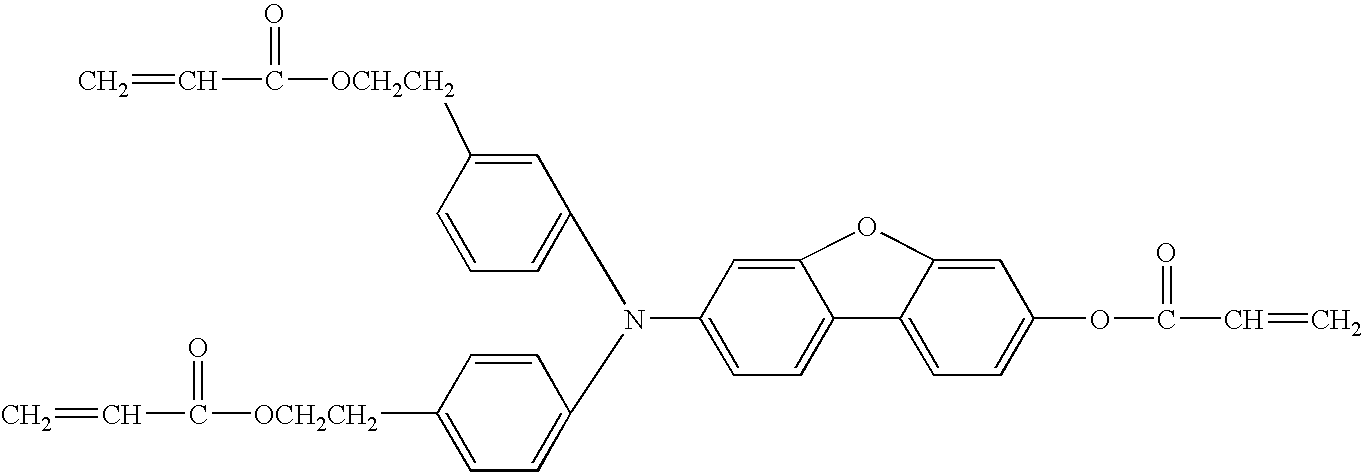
C1([OCH2CH2]C(C=C)=O)=CC=C(N(C2=CC=CC([OCH2CH2]C(C=C)=O)=C2)C2=CC=C3C(=C2)OC2=CC(OC(=O)C=C)=CC=C32)C=C1
